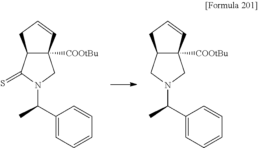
C12([COOtBu])C(C(=S)N(C(C3=CC=CC=C3)C)C1)CC=C2.C12([COOtBu])C(CN(C(C3=CC=CC=C3)C)C1)CC=C2
